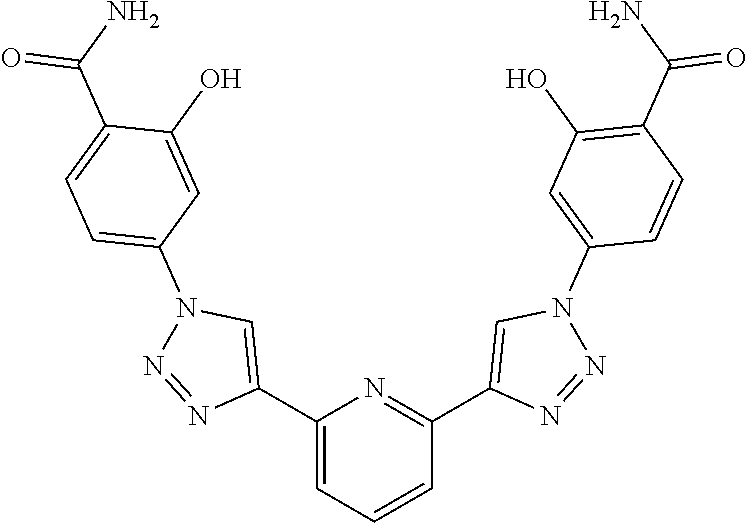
C1=C(C2=CN(C3=CC=C(C(N)=O)C(O)=C3)N=N2)N=C(C2=CN(C3=CC(O)=C(C(N)=O)C=C3)N=N2)C=C1
